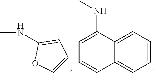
C1=CC=C2C(=C1)C=CC=C2NC.C1=CC=C(NC)O1
